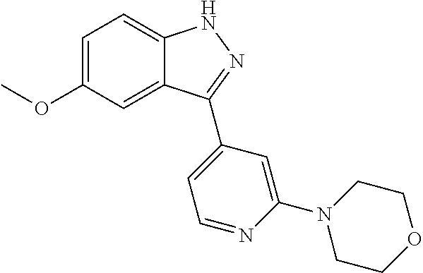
C1=C(OC)C=C2C(=C1)NN=C2C1=CC=NC(N2CCOCC2)=C1
